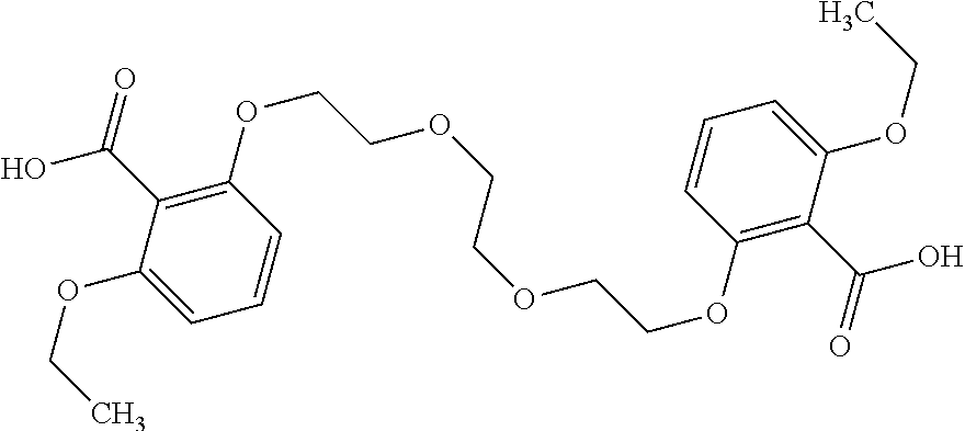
C1(OCCOCCOCCOC2=C(C(O)=O)C(OCC)=CC=C2)=C(C(O)=O)C(OCC)=CC=C1
